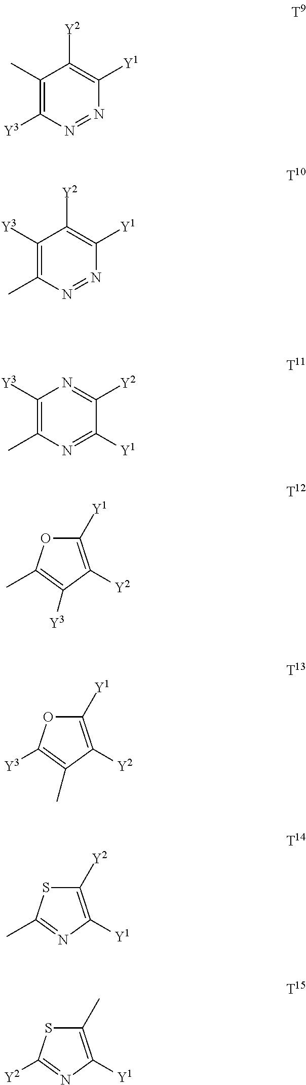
C1(C)=C([Y3])N=NC([Y1])=C1[Y2].C1([Y3])=C(C)N=NC([Y1])=C1[Y2].C1([Y3])=C(C)N=C([Y1])C([Y2])=N1.C1([Y1])=C([Y2])C([Y3])=C(C)O1.C1([Y1])=C([Y2])C(C)=C([Y3])O1.C1([Y2])=C([Y1])N=C(C)S1.C1(C)=C([Y1])N=C([Y2])S1
